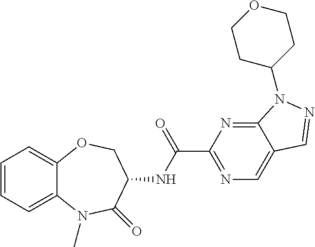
C1=CC=C2C(=C1)OCC(NC(C1=NC=C3C(=N1)N(C1CCOCC1)N=C3)=O)C(=O)N2C
